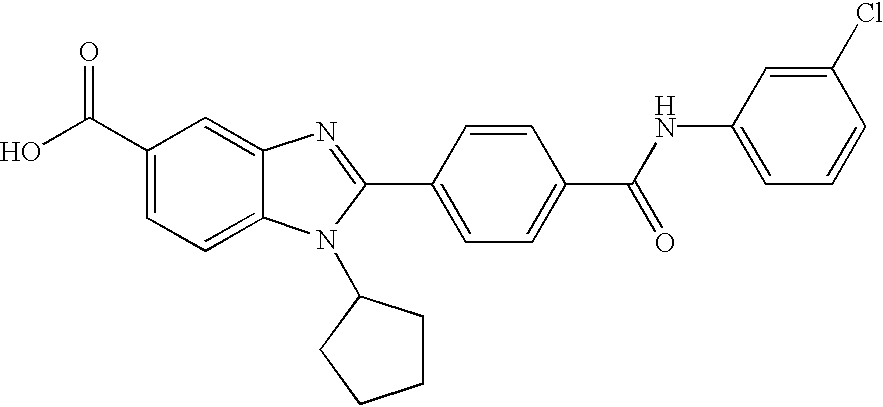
C1(C(O)=O)=CC=C2C(=C1)N=C(C1=CC=C(C(=O)NC3=CC=CC(Cl)=C3)C=C1)N2C1CCCC1
